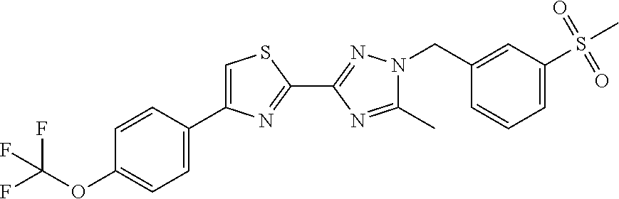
C1=C(C2=CC=C(OC(F)(F)F)C=C2)N=C(C2=NN(CC3=CC(S(C)(=O)=O)=CC=C3)C(C)=N2)S1
